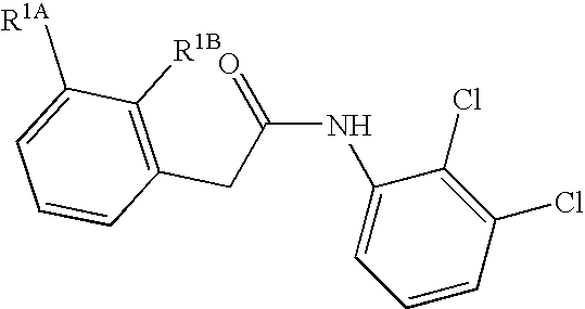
C(NC1=CC=CC(Cl)=C1Cl)(=O)CC1=C([R1B])C([R1A])=CC=C1
